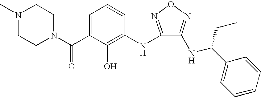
C1=C(C(=O)N2CCN(C)CC2)C(O)=C(NC2=NON=C2NC(C2=CC=CC=C2)CC)C=C1
